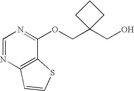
C(C1(COC2=NC=NC3=C2SC=C3)CCC1)O
